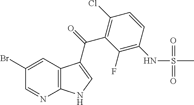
C12=C(C=C(Br)C=N1)C(C(=O)C1=C(Cl)C=CC(NS(C)(=O)=O)=C1F)=CN2
